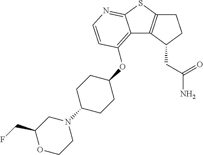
C12=C(OC3CCC(N4CC(CF)OCC4)CC3)C=CN=C1SC1=C2C(CC(=O)N)CC1
